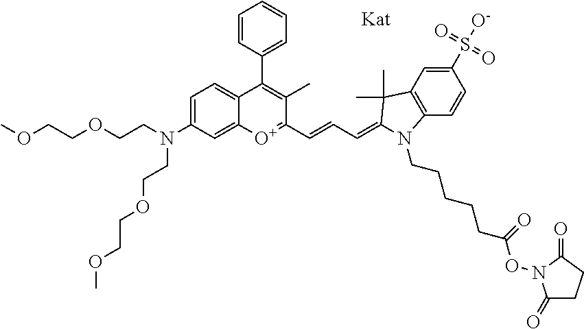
C(OCCN(CCOCCOC)C1=CC=C2C(=C1)[O+]=C(C=CC=C1C(C)(C)C3=C(C=CC(S(=O)(=O)[O-])=C3)N1CCCCCC(ON1C(=O)CCC1=O)=O)C(C)=C2C1=CC=CC=C1)COC
